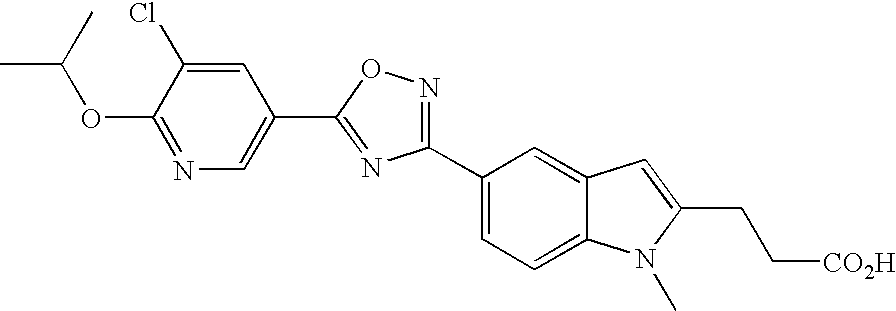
C1(OC(C)C)=NC=C(C2=NC(C3=CC=C4C(=C3)C=C(CC[CO2H])N4C)=NO2)C=C1Cl
